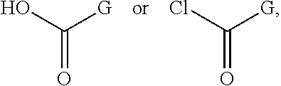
O=C([G])Cl.O=C([G])O
